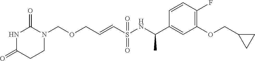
O(CC=CS(NC(C1=CC(OCC2CC2)=C(F)C=C1)C)(=O)=O)CN1C(=O)NC(=O)CC1
